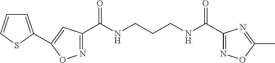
N1=C(C(NCCCNC(C2=NOC(C)=N2)=O)=O)C=C(C2=CC=CS2)O1
